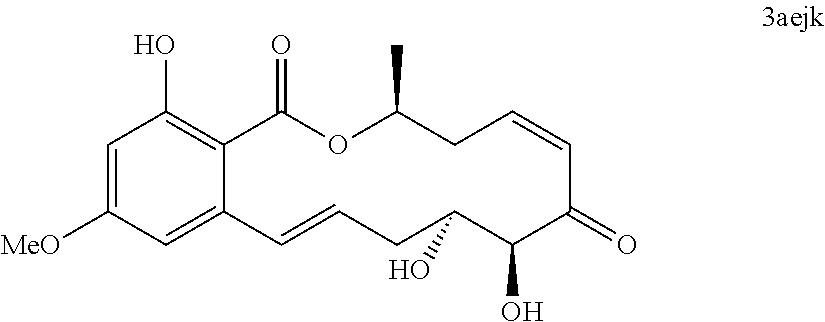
C1([MeO])=CC(O)=C2C(=C1)C=CCC(O)C(O)C(=O)C=CCC(C)OC2=O
